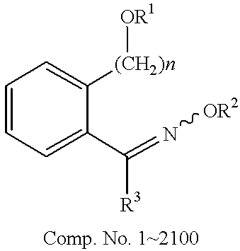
C1=CC=C(C(=N[OR2])[R3])C([(CH2)n][OR1])=C1
